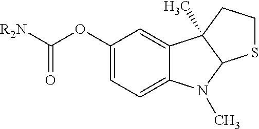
C1(OC([R2N])=O)=CC=C2C(=C1)C1(C)C(N2C)SCC1
